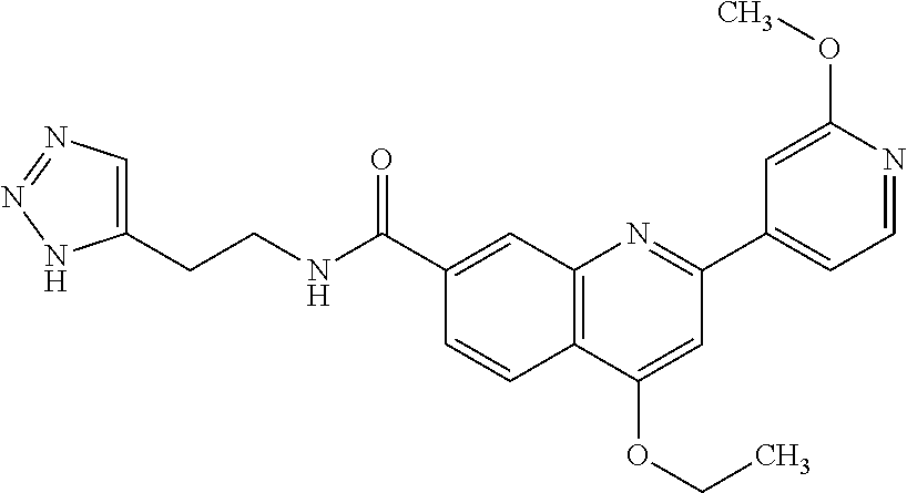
C1(C(NCCC2=CN=NN2)=O)=CC2=C(C=C1)C(OCC)=CC(C1=CC=NC(OC)=C1)=N2
